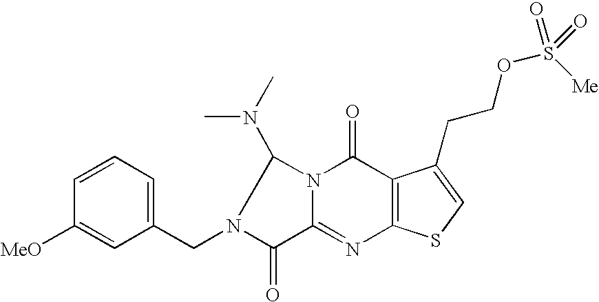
C12=C(SC=C1CCOS([Me])(=O)=O)N=C1N(C2=O)C(N(C)C)N(CC2=CC=CC([MeO])=C2)C1=O
